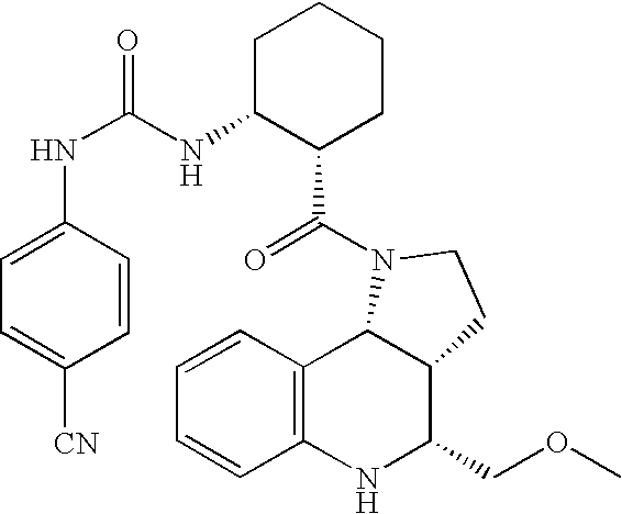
C12=C(NC(COC)C3C1N(C(=O)C1CCCCC1NC(=O)NC1=CC=C([CN])C=C1)CC3)C=CC=C2
